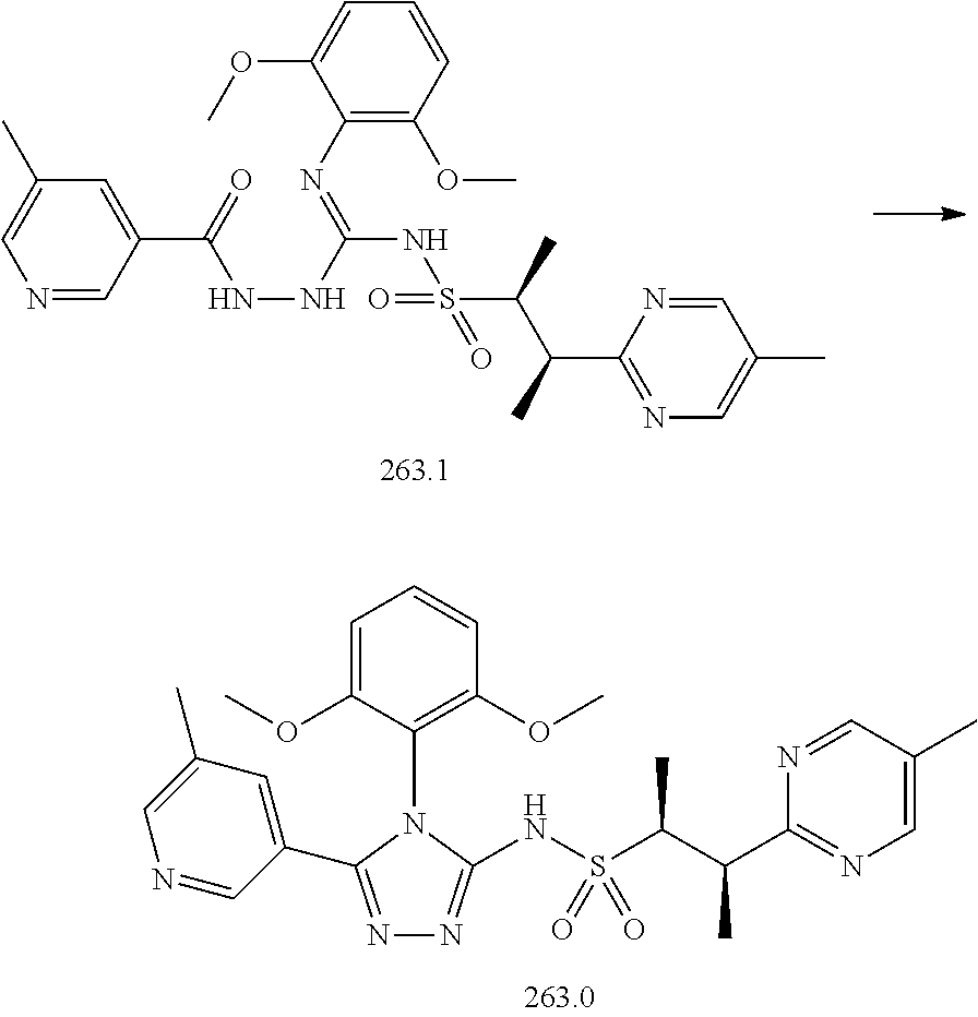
N1=CC(C(=O)NNC(NS(=O)(=O)C(C(C2=NC=C(C)C=N2)C)C)=NC2=C(OC)C=CC=C2OC)=CC(C)=C1.N1=C(C2=CC(C)=CN=C2)N(C2=C(OC)C=CC=C2OC)C(NS(C(C(C2=NC=C(C)C=N2)C)C)(=O)=O)=N1
